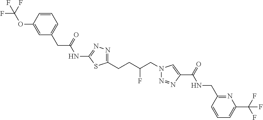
C1(NC(CC2=CC=CC(OC(F)(F)F)=C2)=O)=NN=C(CCC(CN2N=NC(C(=O)NCC3=NC(C(F)(F)F)=CC=C3)=C2)F)S1
